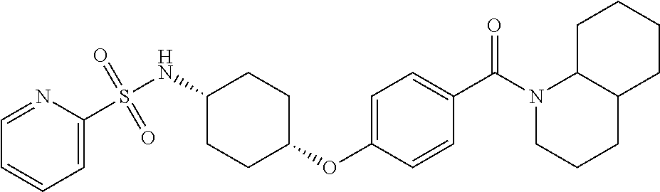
C1=NC(S(NC2CCC(OC3=CC=C(C(N4CCCC5C4CCCC5)=O)C=C3)CC2)(=O)=O)=CC=C1
